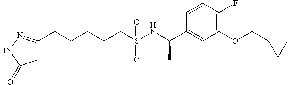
C1(CCCCCS(NC(C2=CC(OCC3CC3)=C(F)C=C2)C)(=O)=O)=NNC(=O)C1
